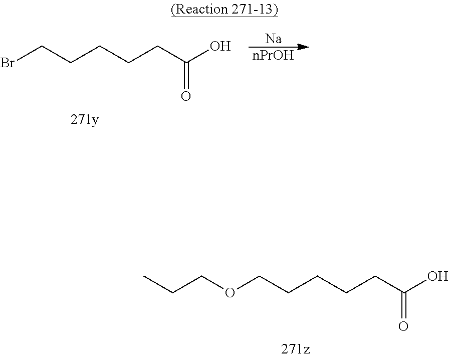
C(OCCCCCC(O)=O)CC.BrCCCCCC(O)=O.[Na].[nPrOH]
